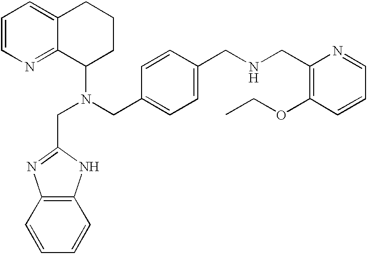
C1=CN=C2C(=C1)CCCC2N(CC1=CC=C(CNCC2=C(OCC)C=CC=N2)C=C1)CC1=NC2=C(N1)C=CC=C2
